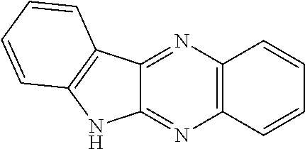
C12=NC3=C(N=C1NC1=C2C=CC=C1)C=CC=C3
